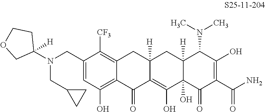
C1(CN(C2([H])CCOC2)CC2CC2)=CC(O)=C2C(=C1[CF3])CC1([H])C(=C(O)C3(O)C([H])(C1)C(N(C)C)C(O)=C(C(N)=O)C3=O)C2=O
